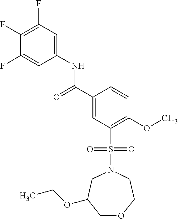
C(C1=CC(S(N2CCOCC(OCC)C2)(=O)=O)=C(OC)C=C1)(=O)NC1=CC(F)=C(F)C(F)=C1
